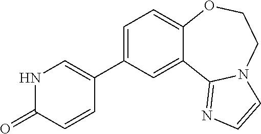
C1=C(C2=CNC(=O)C=C2)C=C2C(=C1)OCCN1C2=NC=C1
